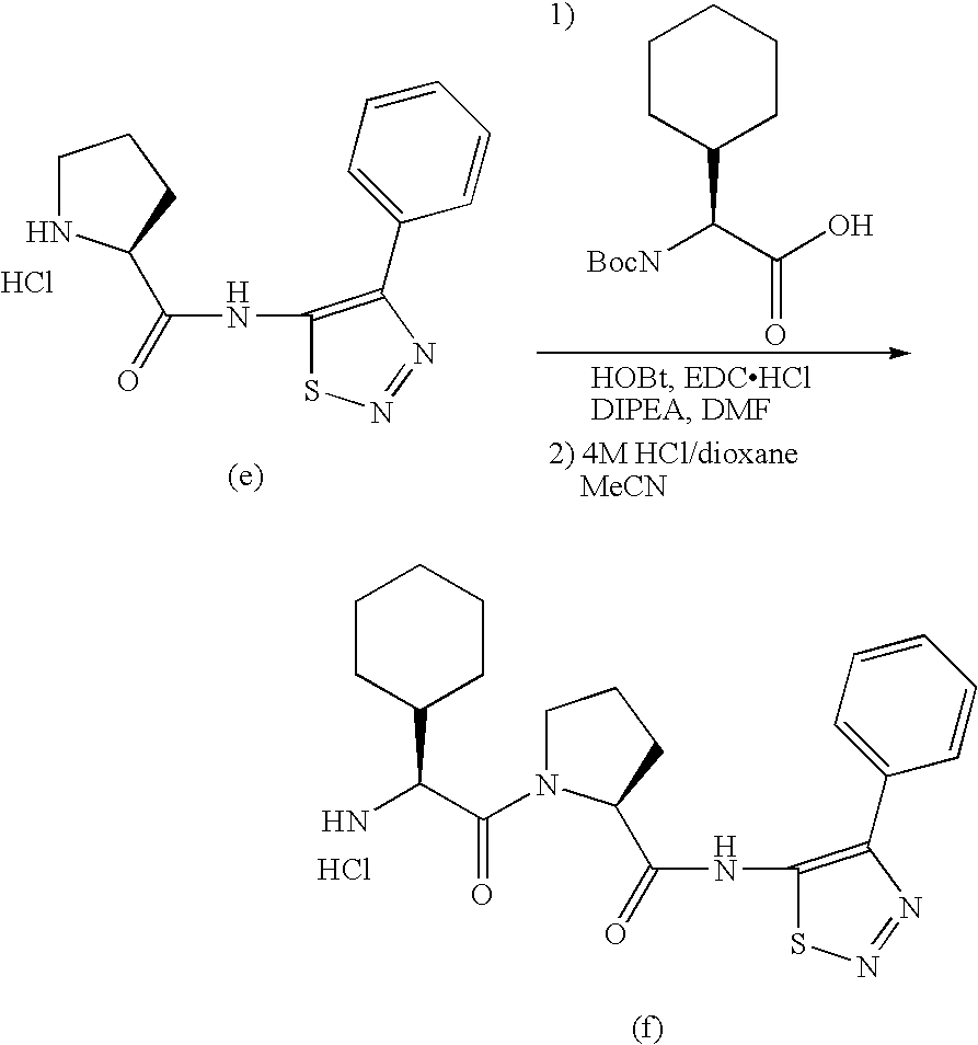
Cl.C1CCC(C(=O)NC2=C(C3=CC=CC=C3)N=NS2)N1C(C(C1CCCCC1)N)=O.C1NC(C(=O)NC2=C(C3=CC=CC=C3)N=NS2)CC1.Cl.C1CC(C(C(O)=O)[BocN])CCC1
